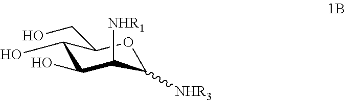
C1(O)C(O)C([NHR1])C([NHR3])OC1CO
